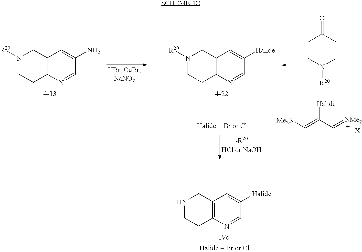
N1CCC2=C(C1)C=C([Halide])C=N2.N1([R20])CCC2=C(C1)C=C(N)C=N2.N1([R20])CCC2=C(C1)C=C([Halide])C=N2.C1CN([R20])CCC1=O.[Me2N]C=C(C=[NMe2])[Halide]
